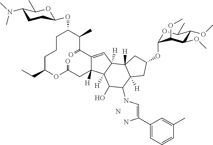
N.C1CCC(CC)OC(=O)CC2([H])C(=CC3([H])C2([H])C(O)C(NC=C(N)C2=CC=CC(C)=C2)C2([H])C3([H])CC(OC3OC(C)C(OC)C(OC)C3OC)C2)C(=O)C(C)C1OC1CCC(N(C)C)C(C)O1
